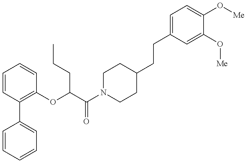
C1=CC=CC=C1C1=C(OC(C(N2CCC(CCC3=CC=C(O[Me])C(O[Me])=C3)CC2)=O)CCC)C=CC=C1
